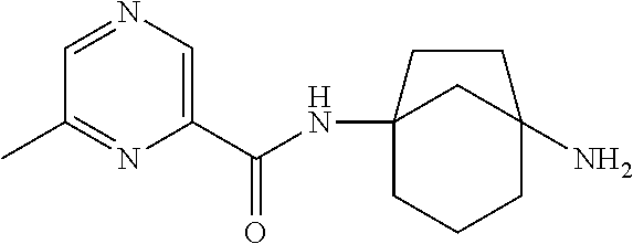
C12(NC(=O)C3=CN=CC(C)=N3)CCCC(N)(C1)CC2
